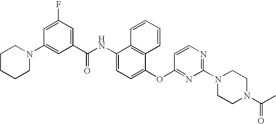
C1CCCN(C2=CC(C(NC3=CC=C(OC4=NC(N5CCN(C(C)=O)CC5)=NC=C4)C4=C3C=CC=C4)=O)=CC(F)=C2)C1
